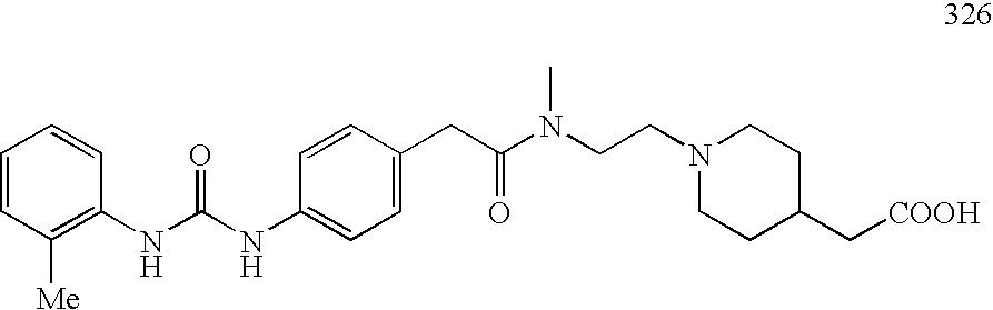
C(N1CCC(C[COOH])CC1)CN(C(CC1=CC=C(NC(=O)NC2=C([Me])C=CC=C2)C=C1)=O)C
